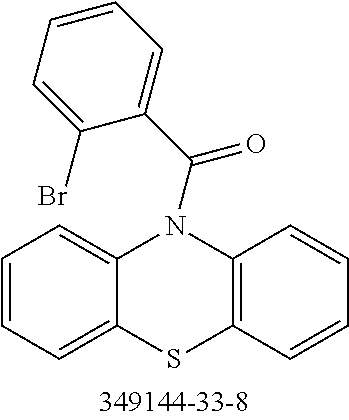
C1=CC=C2C(=C1)N(C(C1=CC=CC=C1Br)=O)C1=C(S2)C=CC=C1
